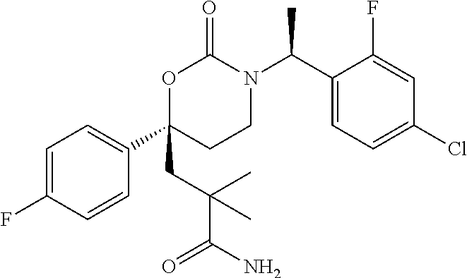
C1=C(F)C=CC(C2(CC(C(=O)N)(C)C)CCN(C(C3=CC=C(Cl)C=C3F)C)C(=O)O2)=C1
